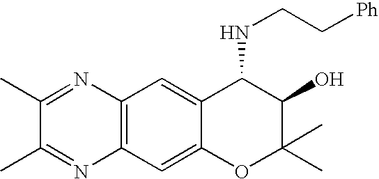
C12=C(C=C3C(=C1)C(NCC[Ph])C(O)C(C)(C)O3)N=C(C)C(C)=N2
